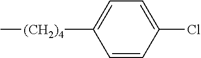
C1=CC(Cl)=CC=C1[(CH2)4]C
